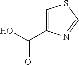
C(=O)(O)C1=CSC=N1
